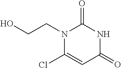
O=C1NC(=O)N(CCO)C(Cl)=C1
